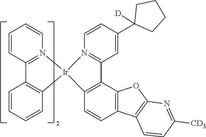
C1=CC2=N(C=C1)[Ir]1(C3=C2C=CC=C3)C2=C(C3=C(C=C2)C2=C(O3)N=C([CD3])C=C2)C2=N1C=CC(C1([D])CCCC1)=C2
